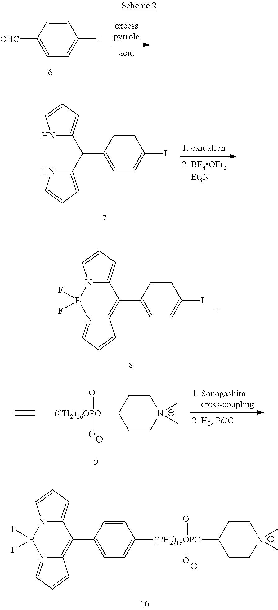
C1=CC(C(C2=CC=CN2)C2=CC=CN2)=CC=C1I.C1=CC(C2=C3N(=CC=C3)B(F)(F)N3C2=CC=C3)=CC=C1I.C1C([(CH2)18OPO]([O-])(=O)C2=CC=C(C3=C4N(=CC=C4)B(F)(F)N4C3=CC=C4)C=C2)CC[N+](C)(C)C1.C1=CC([OHC])=CC=C1I.C1C([(CH2)16OPO](C#C)([O-])=O)CC[N+](C)(C)C1
